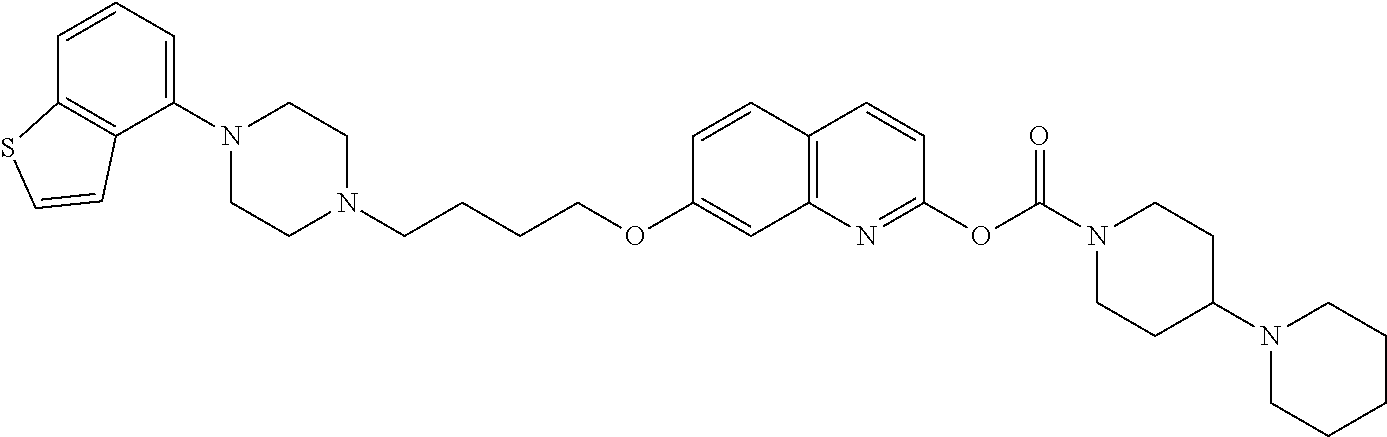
C1(N2CCN(CCCCOC3=CC4=C(C=C3)C=CC(OC(N3CCC(N5CCCCC5)CC3)=O)=N4)CC2)=CC=CC2=C1C=CS2
